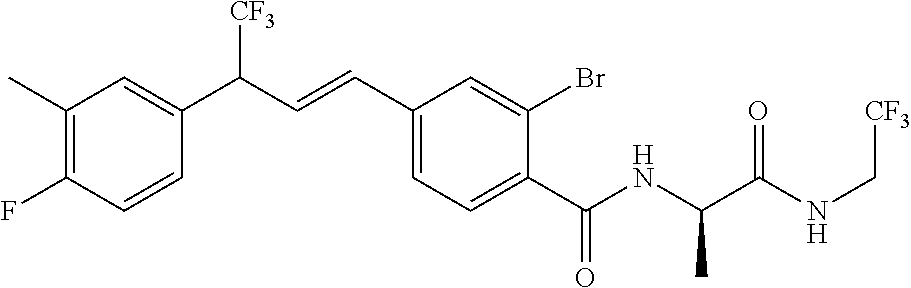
C1(C)=C(F)C=CC(C(C=CC2=CC=C(C(NC(C(NC[CF3])=O)C)=O)C(Br)=C2)[CF3])=C1
